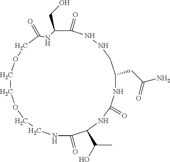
C1(=O)NNCC(CC(N)=O)NC(=O)NC(C(O)C)C(=O)NCCOCCOCC(=O)NC1CO
